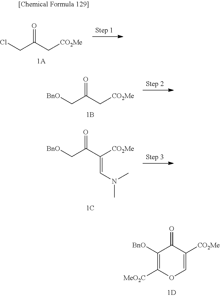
[BnO]C1=C([MeO2C])OC=C([CO2Me])C1=O.ClCC(C[CO2Me])=O.[BnO]CC(C[CO2Me])=O.[BnO]CC(C([CO2Me])=CN(C)C)=O
